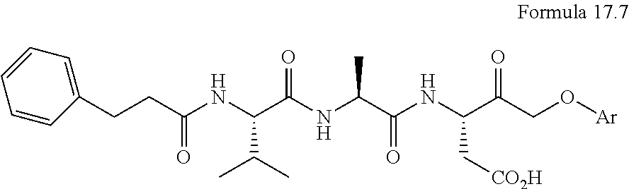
C1=C(CCC(NC(C(NC(C(NC(C(CO[Ar])=O)C[CO2H])=O)C)=O)C(C)C)=O)C=CC=C1
